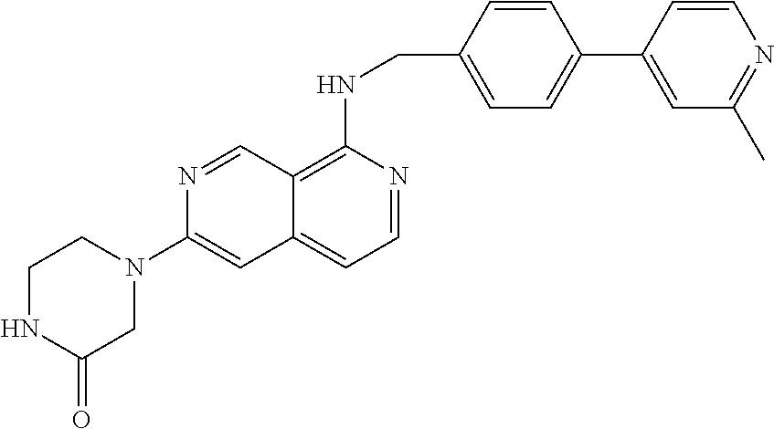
C1N(C2=CC3=CC=NC(NCC4=CC=C(C5=CC(C)=NC=C5)C=C4)=C3C=N2)CC(=O)NC1
